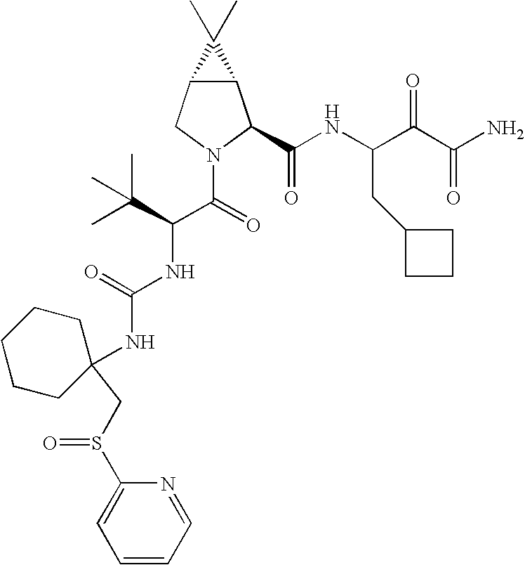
C12C(CN(C(=O)C(C(C)(C)C)NC(NC3(CS(C4=CC=CC=N4)=O)CCCCC3)=O)C1C(NC(C(C(N)=O)=O)CC1CCC1)=O)C2(C)C
